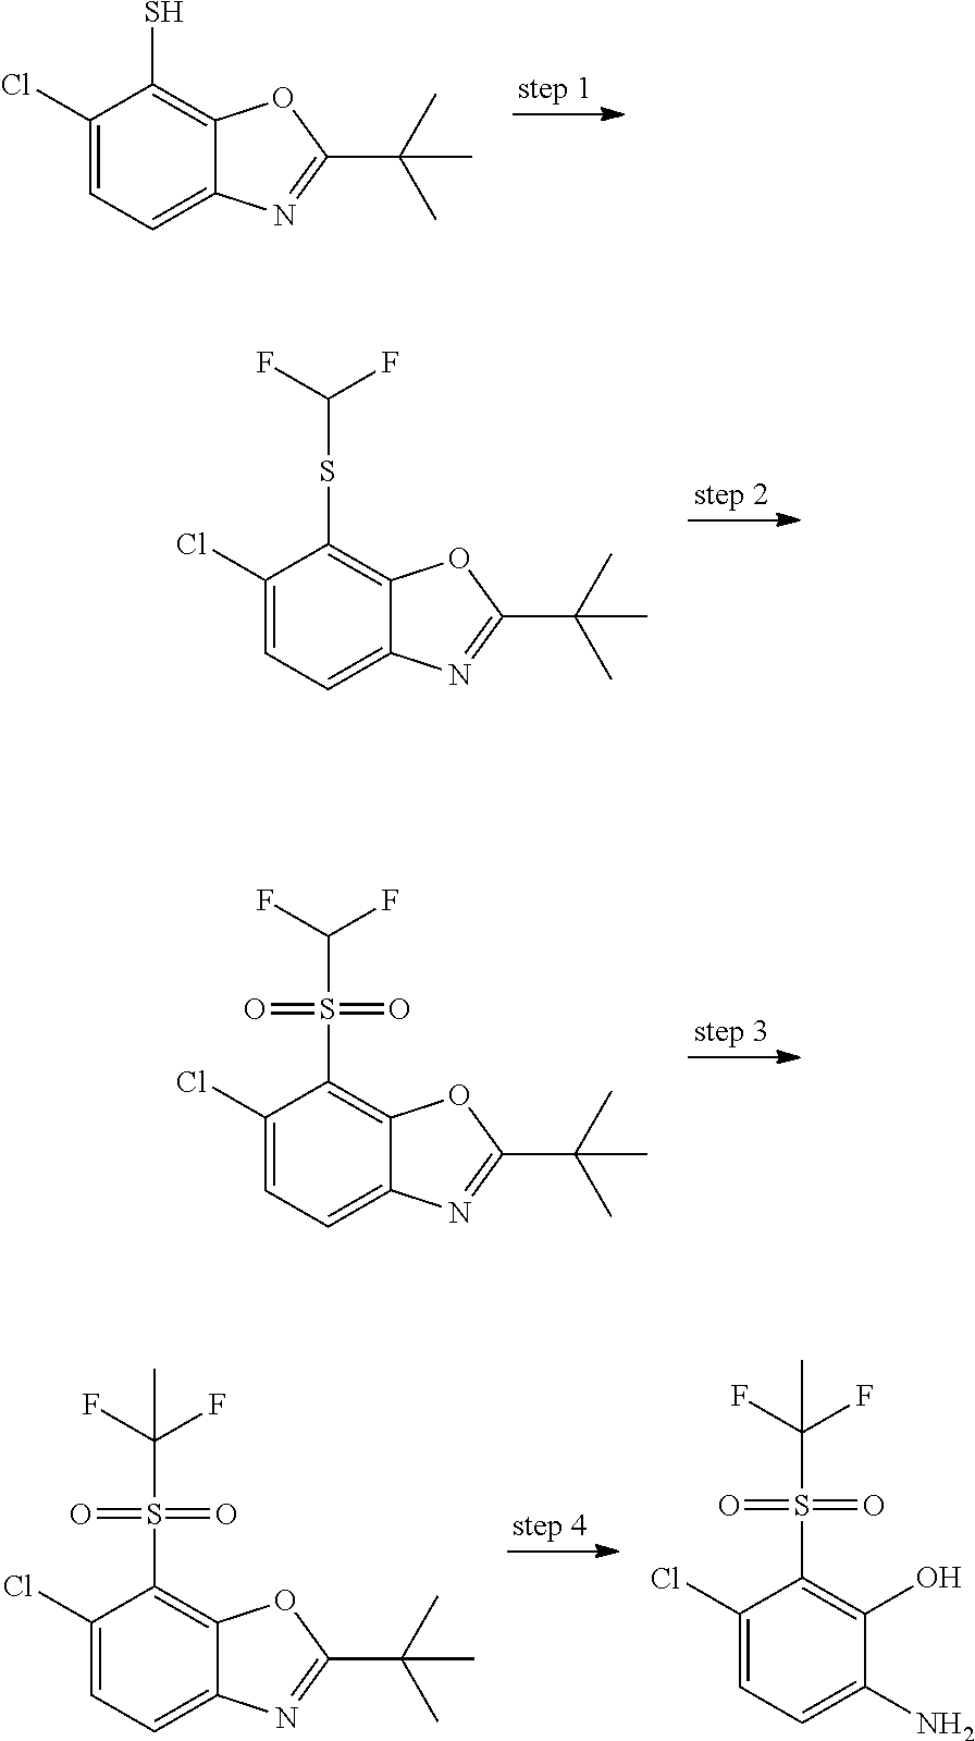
C1(Cl)=CC=C2C(=C1S)OC(C(C)(C)C)=N2.C1(Cl)=CC=C2C(=C1SC(F)F)OC(C(C)(C)C)=N2.C1(Cl)=CC=C2C(=C1S(C(F)F)(=O)=O)OC(C(C)(C)C)=N2.C1(Cl)=CC=C2C(=C1S(C(F)(F)C)(=O)=O)OC(C(C)(C)C)=N2.C1(Cl)=CC=C(N)C(O)=C1S(C(F)(F)C)(=O)=O
